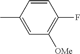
C1=CC(C)=CC([OMe])=C1F
